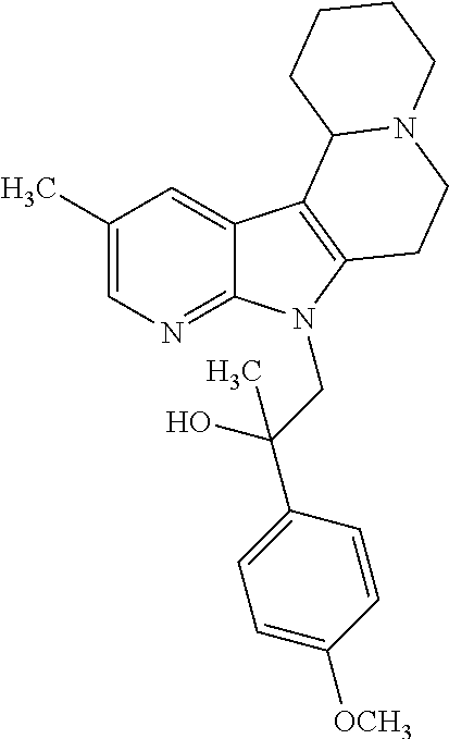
C1(C)=CN=C2C(=C1)C1=C(N2CC(C2=CC=C([OCH3])C=C2)(O)C)CCN2C1CCCC2
